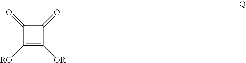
C1(=O)C([RO])=C([OR])C1=O
